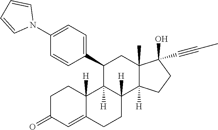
C1CC2([H])C(=CC1=O)CCC1([H])C2([H])C(C2=CC=C(N3C=CC=C3)C=C2)CC2(C)C1([H])CCC2(O)C#CC
